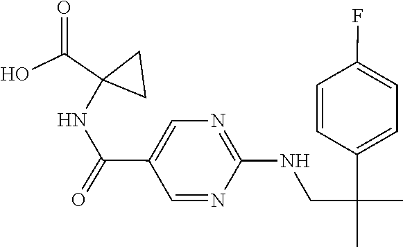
N(C1=NC=C(C(NC2(C(O)=O)CC2)=O)C=N1)CC(C)(C1=CC=C(F)C=C1)C
